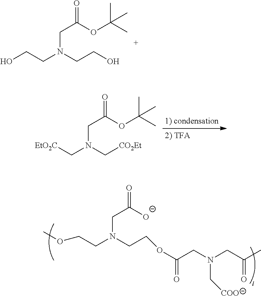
C(CN(CC([O-])=O)CCOC(CN(CC(=O)C)C[COO])=O)OC.OCCN(CCO)CC(=O)OC(C)(C)C.[EtO2C]CN(CC(OC(C)(C)C)=O)C[CO2Et]
